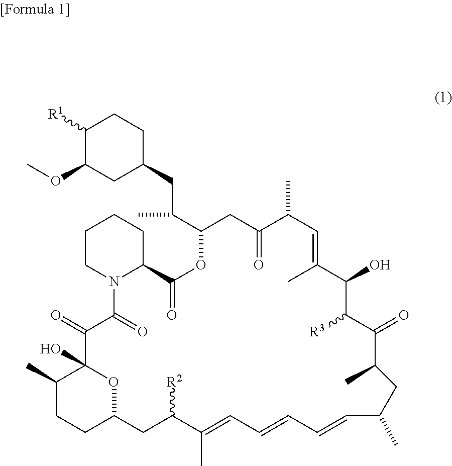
C1CC2CC([R2])C(C)=CC=CC=CC(C)CC(C)C(=O)C([R3])C(O)C(C)=CC(C)C(=O)CC(C(CC3CCC([R1])C(OC)C3)C)OC(=O)C3N(C(=O)C(=O)C(O)(C1C)O2)CCCC3
